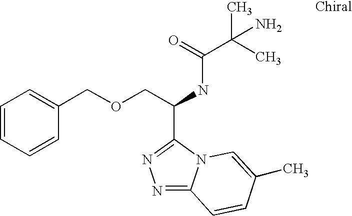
N1=C2N(C(C(COCC3=CC=CC=C3)NC(C(C)(C)N)=O)=N1)C=C(C)C=C2
